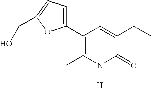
C1(C2=CC=C(CO)O2)=C(C)N([H])C(=O)C(CC)=C1
